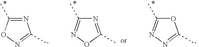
N1=C(C)ON=C1C.N1=C(C)ON=C1C.O1C(C)=NN=C1C
